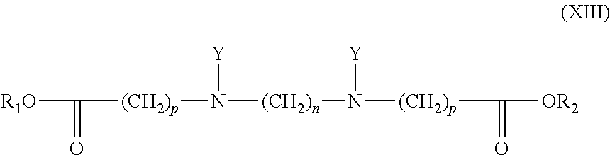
[R1O]C(=O)[(CH2)p]N([Y])[(CH2)n]N([Y])[(CH2)p]C(=O)[OR2]
